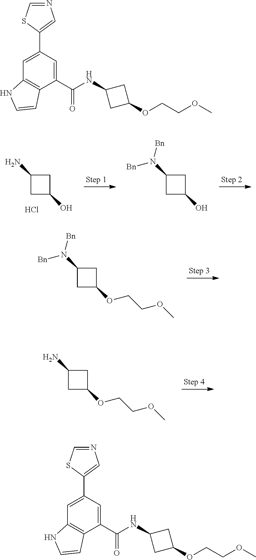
C1(N)CC(O)C1.Cl.C1(N([Bn])[Bn])CC(O)C1.C1(N([Bn])[Bn])CC(OCCOC)C1.C1(N)CC(OCCOC)C1.C1(C2=CN=CS2)=CC2=C(C(C(=O)NC3CC(OCCOC)C3)=C1)C=CN2.C1(C2=CN=CS2)=CC2=C(C(C(=O)NC3CC(OCCOC)C3)=C1)C=CN2
